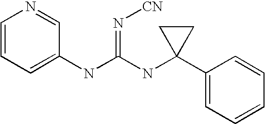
C1=CC=C(NC(NC2(C3=CC=CC=C3)CC2)=N[CN])C=N1
